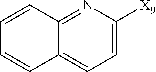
C1=C([X9])N=C2C(=C1)C=CC=C2
